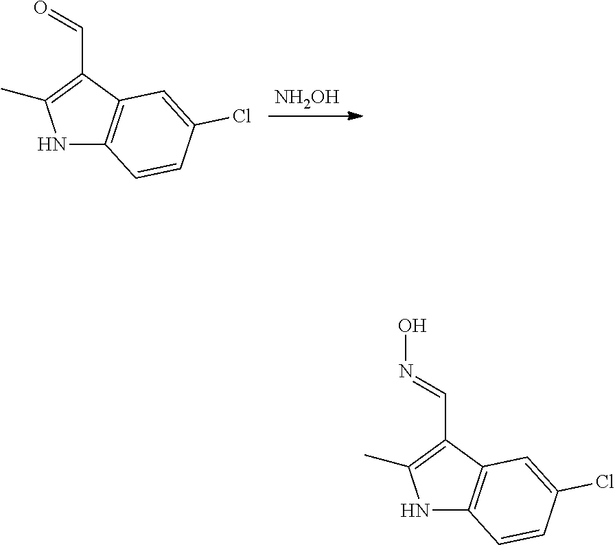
N1C2=C(C(C=O)=C1C)C=C(Cl)C=C2.[NH2OH].N1C2=C(C(C=NO)=C1C)C=C(Cl)C=C2
